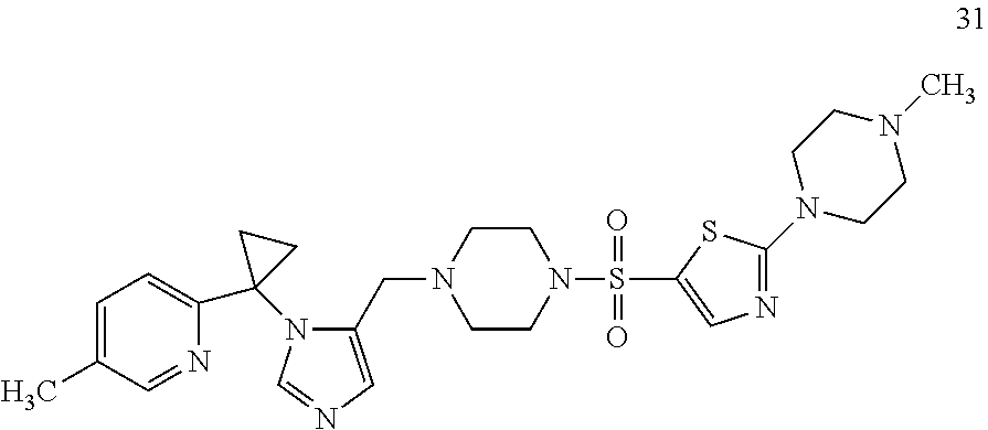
C1=C(C)C=NC(C2(N3C(CN4CCN(S(=O)(=O)C5=CN=C(N6CCN(C)CC6)S5)CC4)=CN=C3)CC2)=C1
